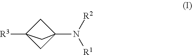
[R3]C12CC(N([R2])[R1])(C1)C2
